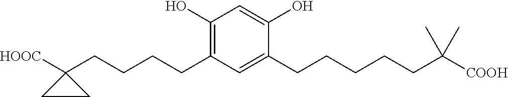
C1=C(O)C(CCCCCC(C)(C)[COOH])=CC(CCCCC2([HOOC])CC2)=C1O
